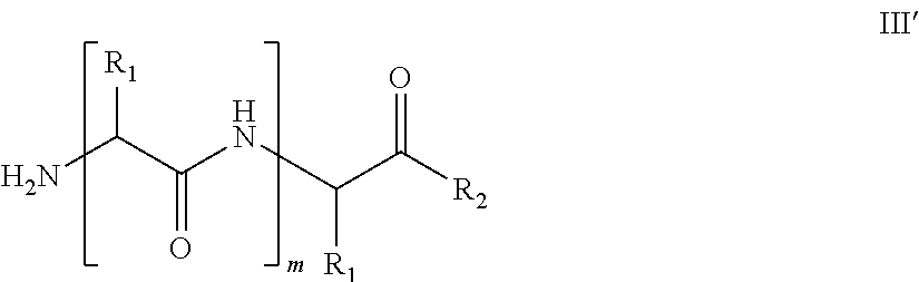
NC(C(NC([R1])C([R2])=O)=O)[R1]
